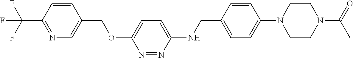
C1=CC(C(F)(F)F)=NC=C1COC1=CC=C(NCC2=CC=C(N3CCN(C(C)=O)CC3)C=C2)N=N1
